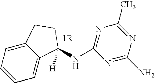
C1=CC=C2C(=C1)CCC2(NC1=NC(C)=NC(N)=N1)[H]
